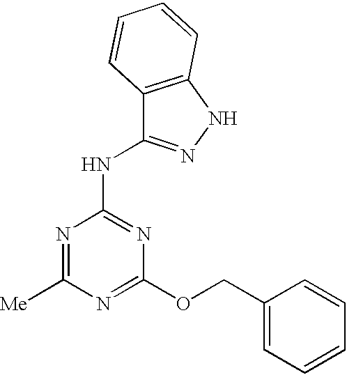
[Me]C1=NC(NC2=NNC3=C2C=CC=C3)=NC(OCC2=CC=CC=C2)=N1
